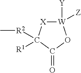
[W]1([Y])([Z])[X]C([R2]C)([R1])C(=O)O1
